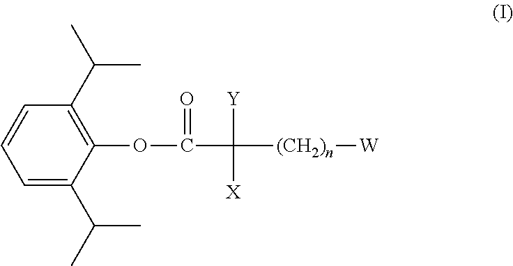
C1=C(C(C)C)C(OC(C([(CH2)n][W])([Y])[X])=O)=C(C(C)C)C=C1
